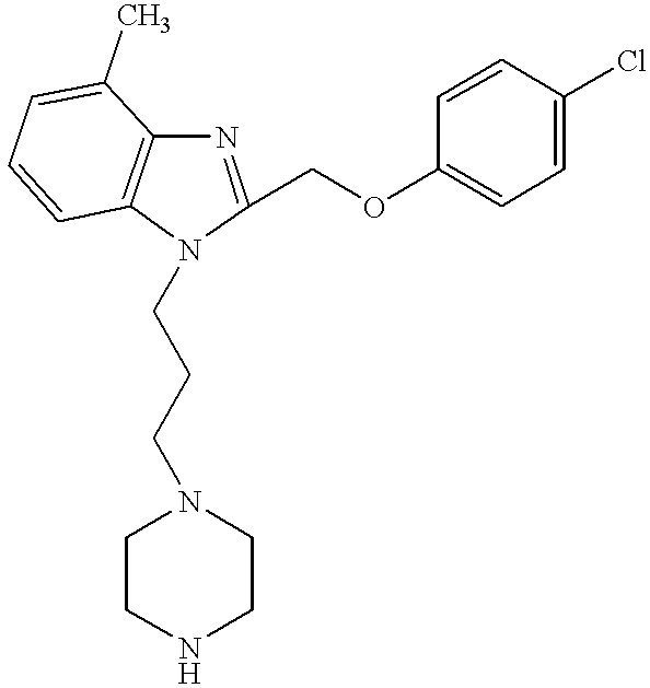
C1(COC2=CC=C(Cl)C=C2)=NC2=C(C=CC=C2C)N1CCCN1CCNCC1
